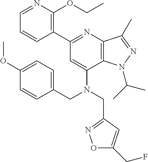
C12=C(N(C(C)C)N=C1C)C(N(CC1=CC=C(OC)C=C1)CC1=NOC(CF)=C1)=CC(C1=C(OCC)N=CC=C1)=N2
